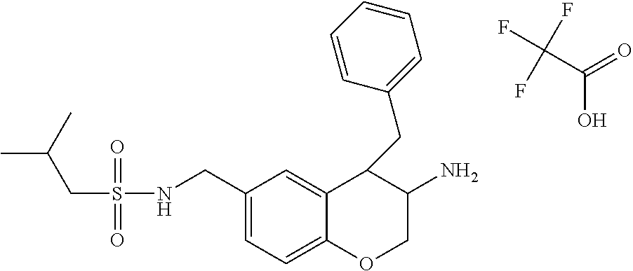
C(S(NCC1=CC=C2C(=C1)C(CC1=CC=CC=C1)C(N)CO2)(=O)=O)C(C)C.C(C(=O)O)(F)(F)F
